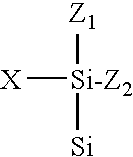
[X][Si-Z2]([Si])[Z1]
